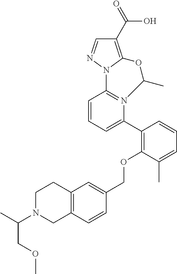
C1=CC=C(C2=C(OCC3=CC4=C(C=C3)CN(C(C)COC)CC4)C(C)=CC=C2)N2=C1N1N=CC(C(=O)O)=C1OC2C
